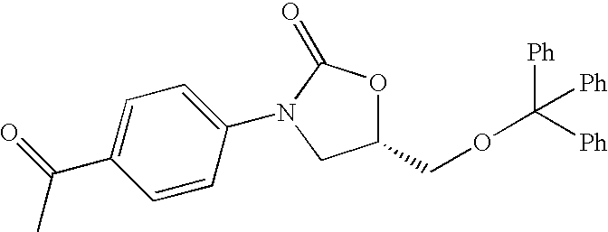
C1(COC([Ph])([Ph])[Ph])OC(=O)N(C2=CC=C(C(C)=O)C=C2)C1
